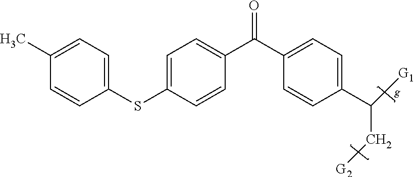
C1=C(SC2=CC=C(C)C=C2)C=CC(C(C2=CC=C(C(C[G2])[G1])C=C2)=O)=C1
